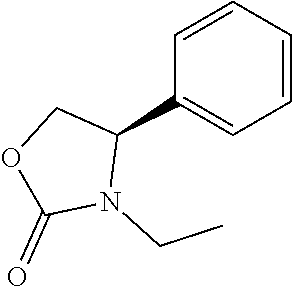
C1=CC=CC(C2COC(=O)N2CC)=C1
